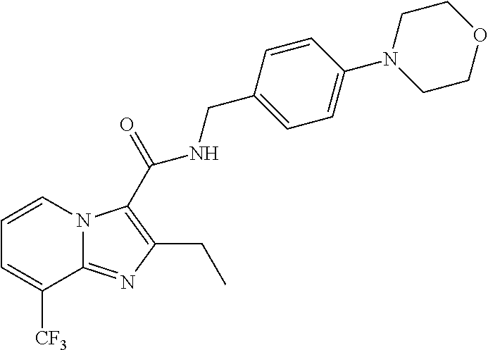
C1=CN2C(=NC(CC)=C2C(NCC2=CC=C(N3CCOCC3)C=C2)=O)C([CF3])=C1
